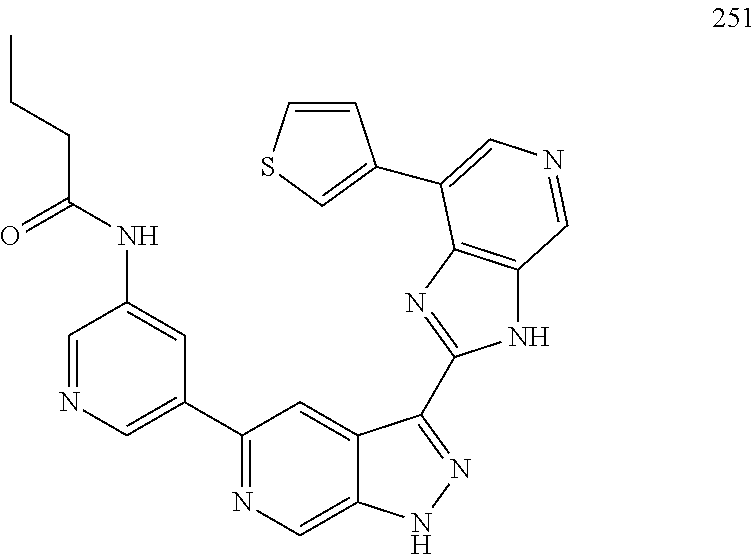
C1(NC(=O)CCC)=CC(C2=NC=C3C(=C2)C(C2=NC4=C(N2)C=NC=C4C2=CSC=C2)=NN3)=CN=C1
